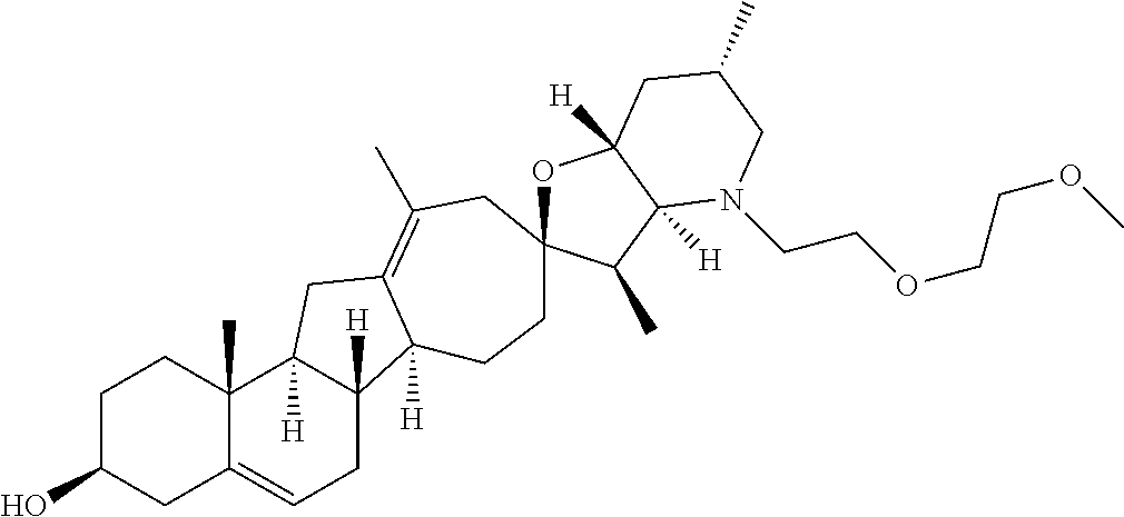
C1C(O)CC2=CCC3([H])C([H])(C2(C)C1)CC1=C(C)CC2(CCC31[H])OC1([H])C([H])(C2C)N(CCOCCOC)CC(C)C1
